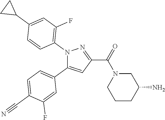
C1=C(C#N)C(F)=CC(C2=CC(C(=O)N3CCCC(N)C3)=NN2C2=C(F)C=C(C3CC3)C=C2)=C1
